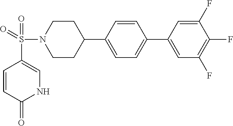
C1CN(S(=O)(=O)C2=CNC(=O)C=C2)CCC1C1=CC=C(C2=CC(F)=C(F)C(F)=C2)C=C1
